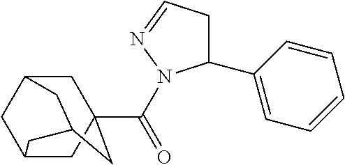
C1=CC(C2CC=NN2C(=O)C23CC4CC(C2)CC(C3)C4)=CC=C1
